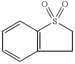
C1=CC2=C(C=C1)S(=O)(=O)CC2
